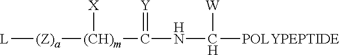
[L][(Z)a][(CH)m]([X])C(=[Y])NC([POLYPEPTIDE])[W]
